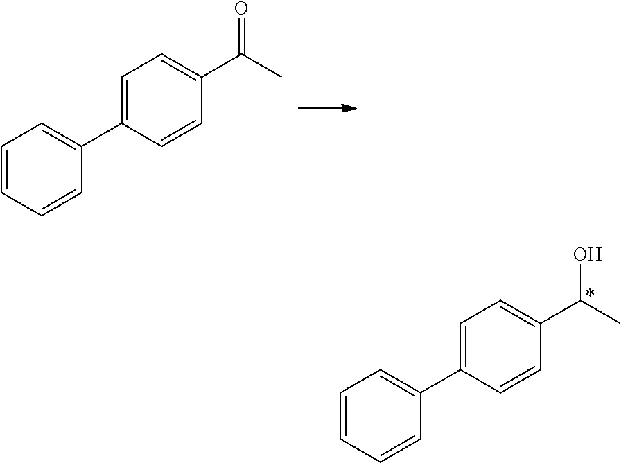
C1=C(C2=CC=CC=C2)C=CC(C(C)O)=C1.C1=C(C2=CC=CC=C2)C=CC(C(C)=O)=C1
